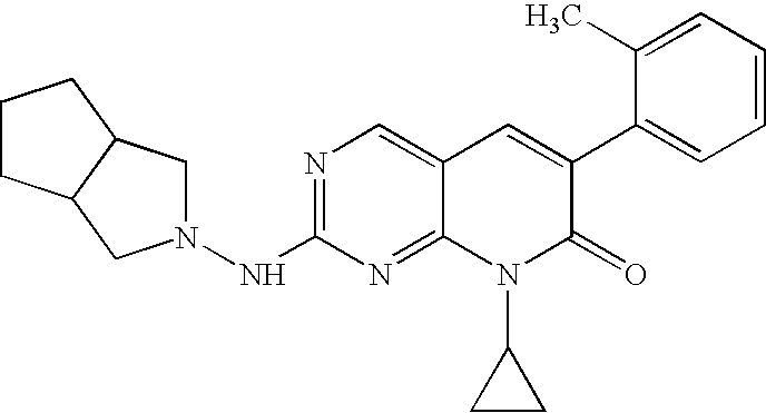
N1=C(NN2CC3C(C2)CCC3)N=C2C(=C1)C=C(C1=CC=CC=C1C)C(=O)N2C1CC1
